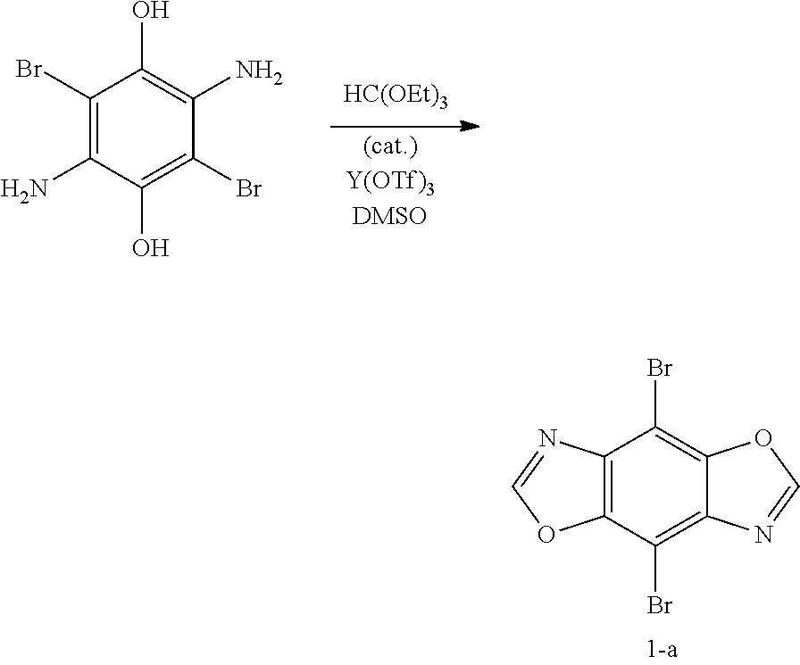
C1(Br)=C(N)C(O)=C(Br)C(N)=C1O.[HC(OEt)3].[(cat.)Y(OTf)3DMSO].C12=C(C(Br)=C3C(=C1Br)OC=N3)OC=N2
